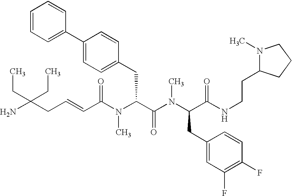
NC(CC=CC(N(C(C(N(C(CC1=CC(F)=C(F)C=C1)C(NCCC1N(C)CCC1)=O)C)=O)CC1=CC=C(C2=CC=CC=C2)C=C1)C)=O)(CC)CC
